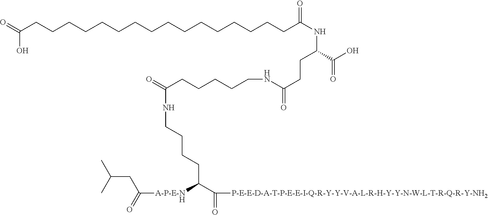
O=C(CCCCCCCCCCCCCCCCC(NC(C(O)=O)CCC(=O)NCCCCCC(=O)NCCCCC(C(=O)[P-E-E-D-A-T-P-E-E-I-Q-R-Y-Y-V-A-L-R-H-Y-Y-N-W-L-T-R-Q-R-Y-NH2])[A-P-E-NH]C(=O)CC(C)C)=O)O
